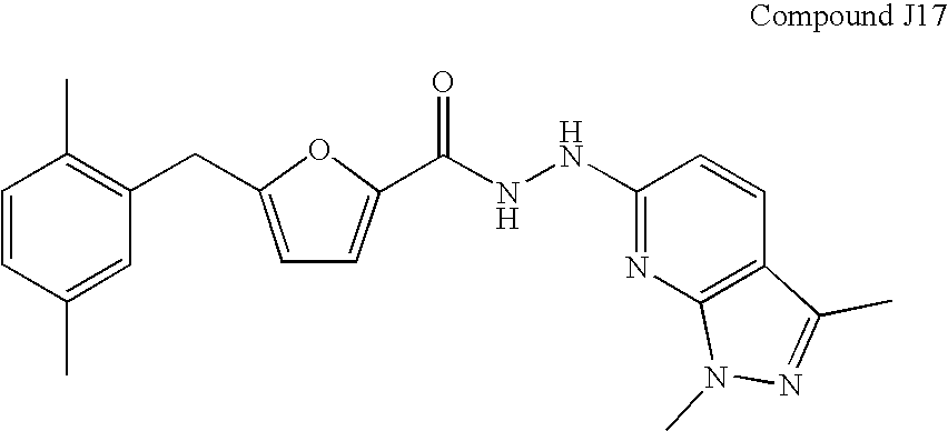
C1=CC(C)=C(CC2=CC=C(C(=O)NNC3=NC4=C(C=C3)C(C)=NN4C)O2)C=C1C
